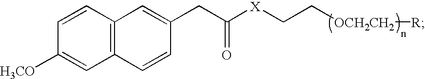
C1=CC2=C(C=C1[H3CO])C=CC(CC(=O)[X]CC[OCH2CH2][R])=C2
